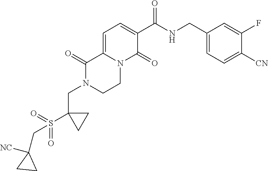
C1=C2N(C(=O)C(C(NCC3=CC=C([CN])C(F)=C3)=O)=C1)CCN(CC1(S(=O)(=O)CC3([NC])CC3)CC1)C2=O
